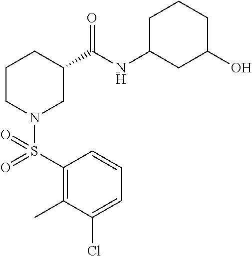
C1(S(=O)(N2CC(C(NC3CC(O)CCC3)=O)CCC2)=O)=C(C)C(Cl)=CC=C1
